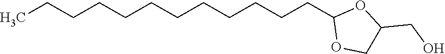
CCCCCCCCCCCCC1OCC(CO)O1
